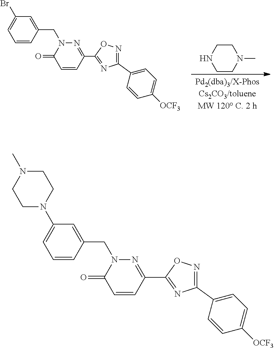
C1CN(C)CCN1.C1=CC(CN2C(=O)C=CC(C3=NC(C4=CC=C([OCF3])C=C4)=NO3)=N2)=CC(Br)=C1.C1=CC(CN2C(=O)C=CC(C3=NC(C4=CC=C([OCF3])C=C4)=NO3)=N2)=CC(N2CCN(C)CC2)=C1
